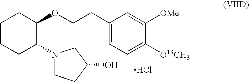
C1CCC(N2CCC(O)C2)C(OCCC2=CC=C([O13CH3])C([OMe])=C2)C1.Cl
